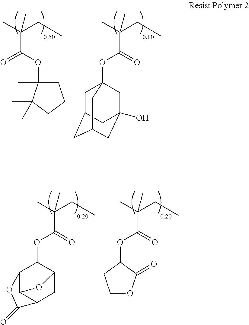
O=C(OC12CC3CC(CC(O)(C1)C3)C2)C(C)(CC)C.O(C(=O)C(C)(CC)C)C1(C)CCCC1(C)C.O=C(OC1C2C3C(CC1O3)C(=O)O2)C(C)(CC)C.O=C(OC1CCOC1=O)C(C)(CC)C
